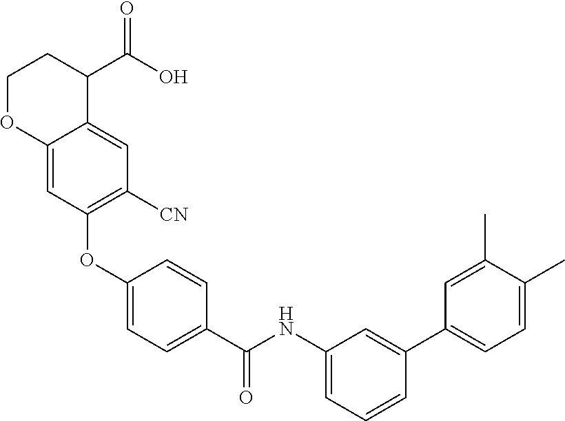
C1(OC2=C([CN])C=C3C(=C2)OCCC3C(O)=O)=CC=C(C(NC2=CC=CC(C3=CC=C(C)C(C)=C3)=C2)=O)C=C1
